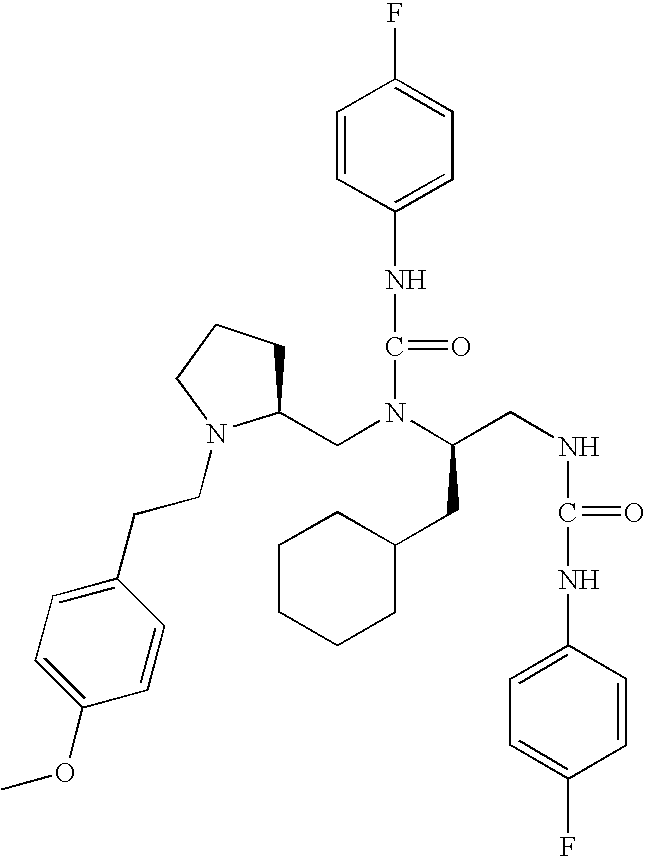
C(N(CC1CCCN1CCC1=CC=C(OC)C=C1)C(CNC(NC1=CC=C(F)C=C1)=O)CC1CCCCC1)(NC1=CC=C(F)C=C1)=O
